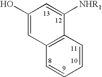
C1=CC2=C(C=C1)C=C(O)C=C2[NHR1]
